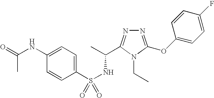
N1=C(OC2=CC=C(F)C=C2)N(CC)C(C(C)NS(=O)(C2=CC=C(NC(=O)C)C=C2)=O)=N1
